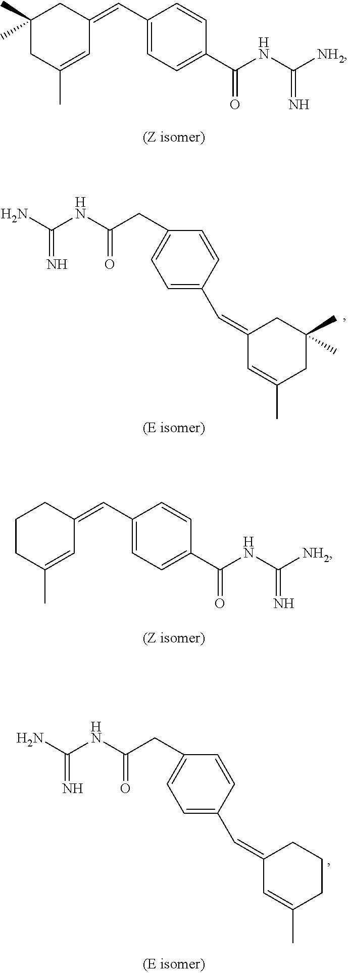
C1(C=C2CC(C)(C)CC(C)=C2)=CC=C(C(NC([NH2])=N)=O)C=C1.C1=C(C=C2C=C(C)CC(C)(C)C2)C=CC(CC(=O)NC(=N)N)=C1.C1(C=C2CCCC(C)=C2)=CC=C(C(NC([NH2])=N)=O)C=C1.C1=C(C=C2C=C(C)CCC2)C=CC(CC(=O)NC(=N)N)=C1
